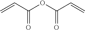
C(=C)C(=O)OC(C=C)=O
